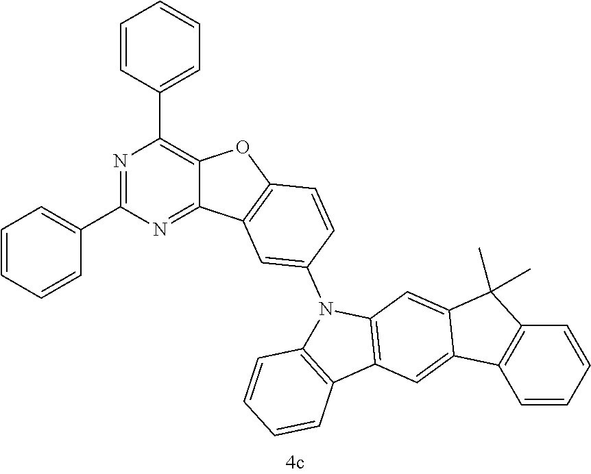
N1=C(C2=CC=CC=C2)N=C2C(=C1C1=CC=CC=C1)OC1=C2C=C(N2C3=C(C4=C2C=C2C(=C4)C4=C(C2(C)C)C=CC=C4)C=CC=C3)C=C1
